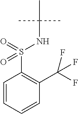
C1=CC=CC(C(F)(F)F)=C1S(=O)(=O)NC(C)(C)C
